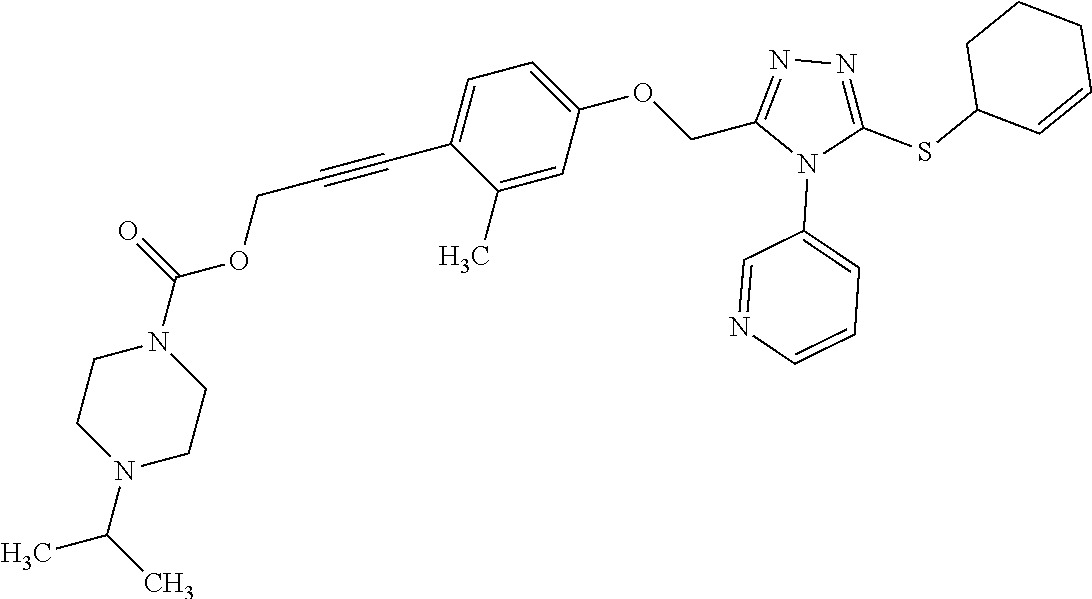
C1=C(OCC2=NN=C(SC3C=CCCC3)N2C2=CC=CN=C2)C=C(C)C(C#CCOC(N2CCN(C(C)C)CC2)=O)=C1
